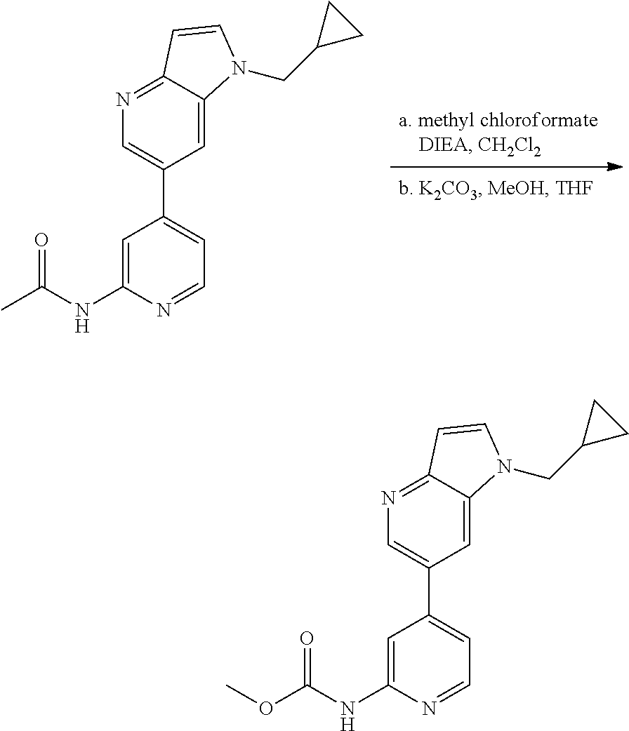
C1(NC(=O)C)=CC(C2=CN=C3C(=C2)N(CC2CC2)C=C3)=CC=N1.C1(NC(=O)OC)=CC(C2=CN=C3C(=C2)N(CC2CC2)C=C3)=CC=N1
